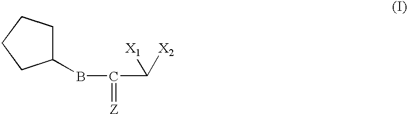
C1(BC(C([X1])[X2])=[Z])CCCC1
